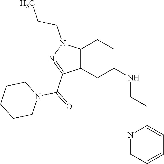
C1C(NCCC2=CC=CC=N2)CC2=C(C1)N(CCC)N=C2C(=O)N1CCCCC1
